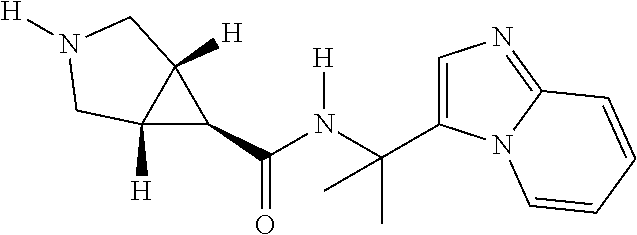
C12([H])C(C(=O)N([H])C(C)(C)C3=CN=C4N3C=CC=C4)C1([H])CN([H])C2
